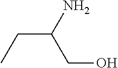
CCC(N)CO
